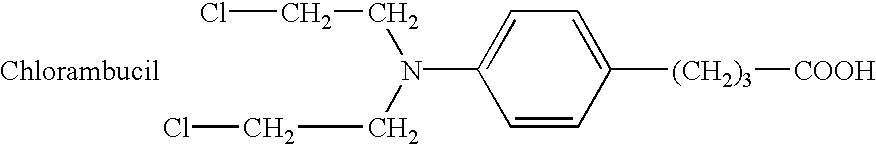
ClCCN(CCCl)C1=CC=C([(CH2)3][COOH])C=C1.[Chlorambucil]
